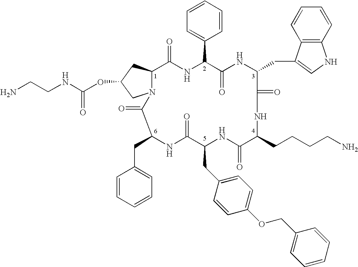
NCCNC(OC1CC2N(C1)C(=O)C(CC1=CC=CC=C1)NC(=O)C(CC1=CC=C(OCC3=CC=CC=C3)C=C1)NC(=O)C(CCCCN)NC(=O)C(CC1=CNC3=C1C=CC=C3)NC(=O)C(C1=CC=CC=C1)NC2=O)=O
